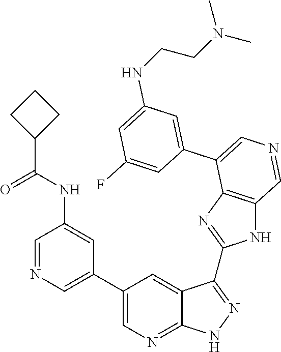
C1=C(C2=CN=CC3=C2N=C(C2=NNC4=NC=C(C5=CN=CC(NC(C6CCC6)=O)=C5)C=C42)N3)C=C(F)C=C1NCCN(C)C
